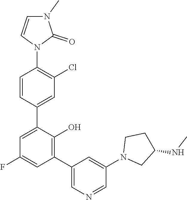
C1=CN(C2=C(Cl)C=C(C3=CC(F)=CC(C4=CN=CC(N5CC(NC)CC5)=C4)=C3O)C=C2)C(=O)N1C
